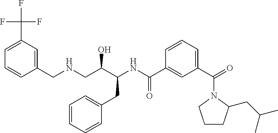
FC(C1=CC=CC(CNCC(C(NC(C2=CC(C(=O)N3CCCC3CC(C)C)=CC=C2)=O)CC2=CC=CC=C2)O)=C1)(F)F
